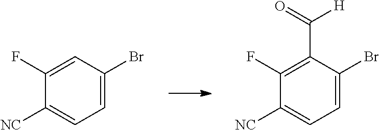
C1=C(Br)C=C(F)C([NC])=C1.C1=C(Br)C(C(=O)[H])=C(F)C([NC])=C1
